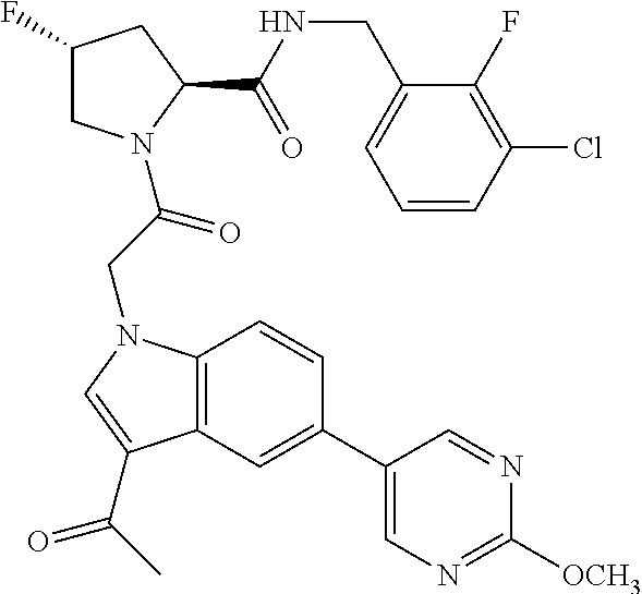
C12=C(C=C(C3=CN=C([OCH3])N=C3)C=C1)C(C(C)=O)=CN2CC(=O)N1CC(F)CC1C(NCC1=CC=CC(Cl)=C1F)=O
